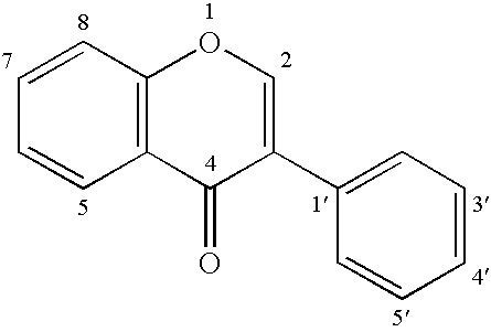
C1=CC2=C(C=C1)C(=O)C(C1=CC=CC=C1)=CO2
